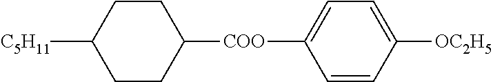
C1([C5H11])CCC([COO]C2=CC=C([OC2H5])C=C2)CC1
